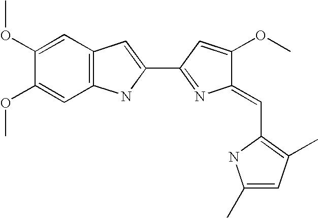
C1(OC)=CC2=C(C=C1OC)NC(C1=NC(=CC3=C(C)C=C(C)N3)C(OC)=C1)=C2
